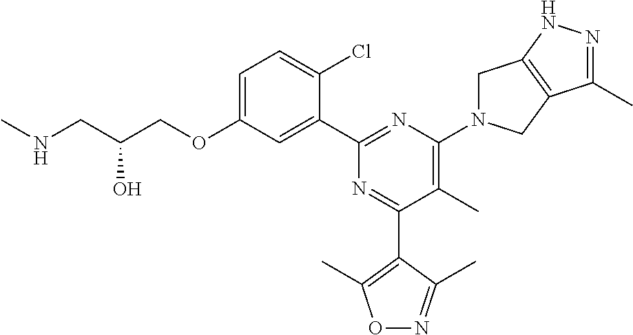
C1=C(OCC(CNC)O)C=C(C2=NC(N3CC4=C(C3)C(C)=NN4)=C(C)C(C3=C(C)ON=C3C)=N2)C(Cl)=C1
